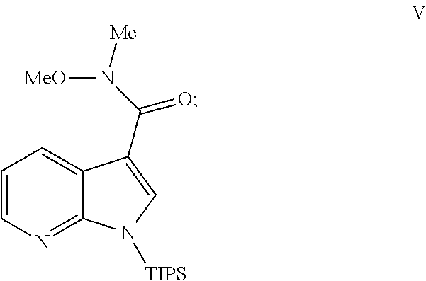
C1=CN=C2C(=C1)C(C(N([Me])[MeO])=O)=CN2[TIPS]
